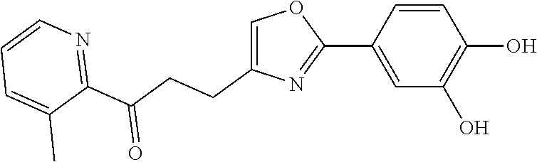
C1(C2=CC(O)=C(O)C=C2)=NC(CCC(C2=NC=CC=C2C)=O)=CO1
